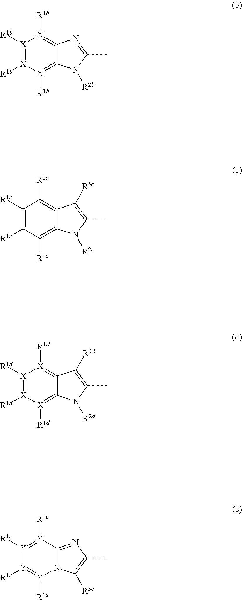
[X]1([R1b])=[X]([R1b])[X]([R1b])=C2C(=[X]1[R1b])N=C(C)N2[R2b].C1([R1c])=C([R1c])C([R1c])=C2C(=C1[R1c])C([R3c])=C(C)N2[R2c].[X]1([R1d])=[X]([R1d])[X]([R1d])=C2C(=[X]1[R1d])C([R3d])=C(C)N2[R2d].[Y]1([R1e])=[Y]([R1e])C2=NC(C)=C([R3e])N2[Y]([R1e])=[Y]1[R1e]
